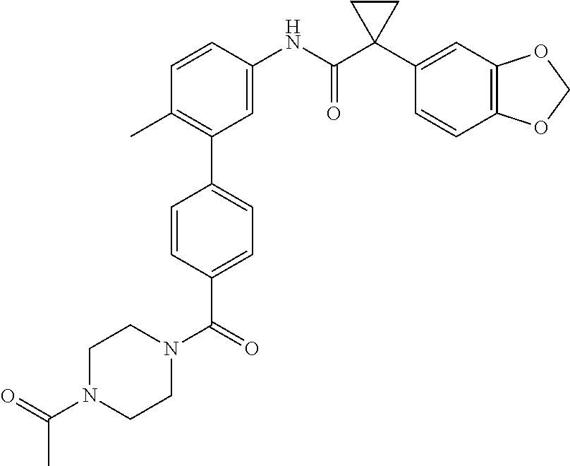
C1=C(NC(C2(C3=CC4=C(C=C3)OCO4)CC2)=O)C=CC(C)=C1C1=CC=C(C(=O)N2CCN(C(=O)C)CC2)C=C1
